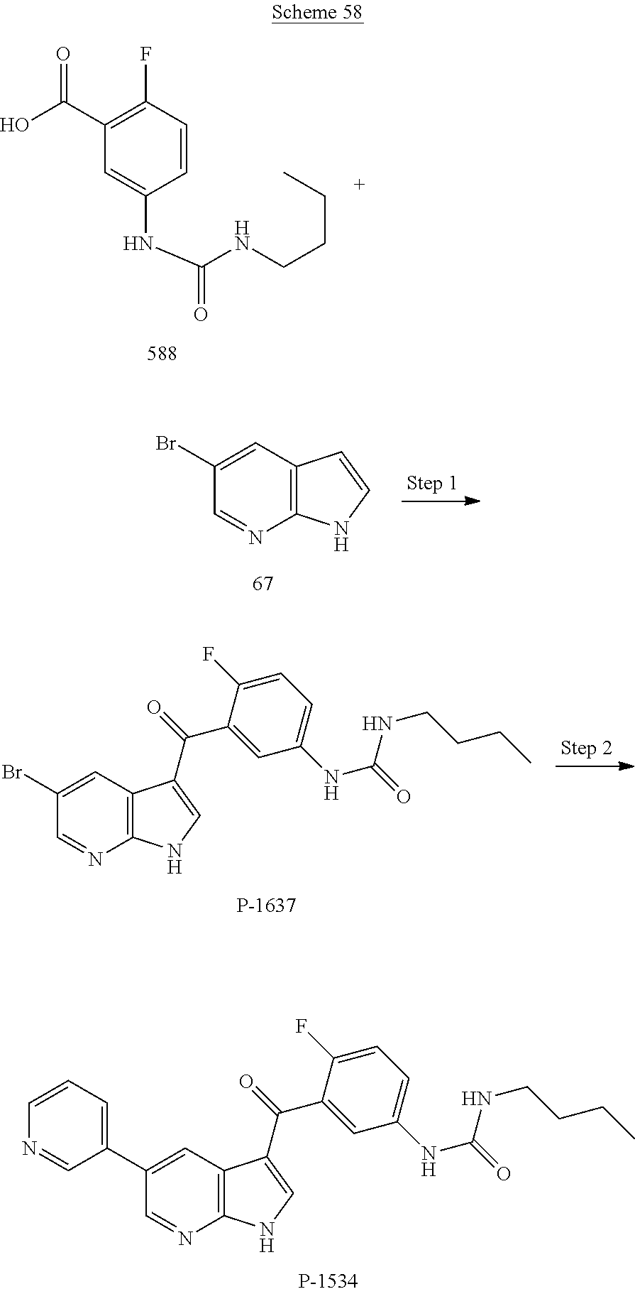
C1=CC(F)=C(C(O)=O)C=C1NC(NCCCC)=O.C1(C2=CC3=C(N=C2)NC=C3C(C2=CC(NC(=O)NCCCC)=CC=C2F)=O)=CC=CN=C1.C12=C(C=C(Br)C=N1)C=CN2.BrC1=CC2=C(N=C1)NC=C2C(C1=CC(NC(=O)NCCCC)=CC=C1F)=O
